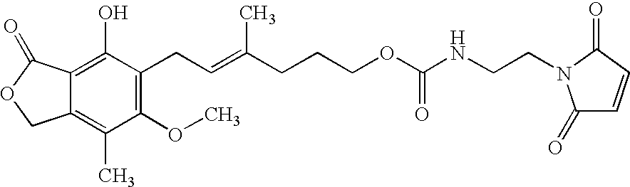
C12=C(O)C(CC=C(CCCOC(NCCN3C(=O)C=CC3=O)=O)C)=C(OC)C(C)=C1COC2=O
